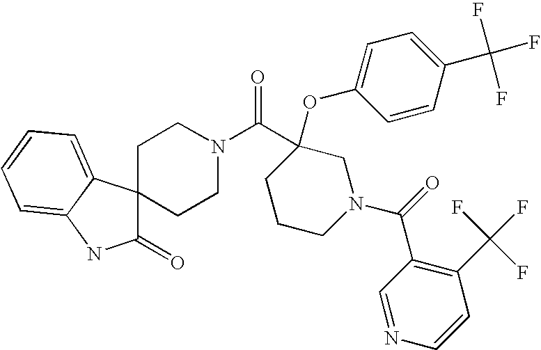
C1(=O)C2(C3=CC=CC=C3N1)CCN(C(C1(OC3=CC=C(C(F)(F)F)C=C3)CCCN(C(=O)C3=C(C(F)(F)F)C=CN=C3)C1)=O)CC2
